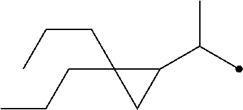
C1(C(C)C)C(CCC)(CCC)C1
